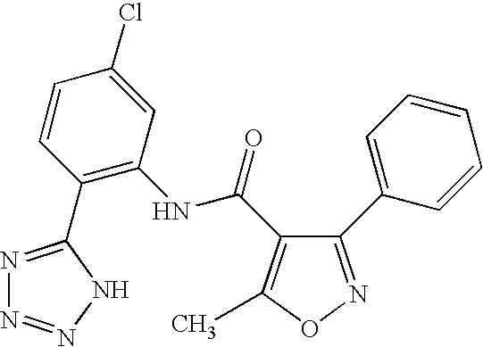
N1=C(C2=C(NC(C3=C(C)ON=C3C3=CC=CC=C3)=O)C=C(Cl)C=C2)NN=N1
